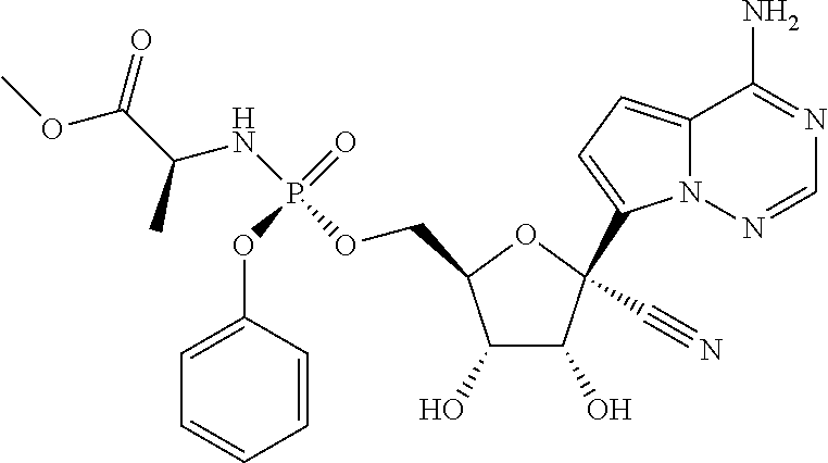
C1(O)C(O)C(C#N)(C2=CC=C3N2N=CN=C3N)OC1COP(NC(C(OC)=O)C)(=O)OC1=CC=CC=C1
